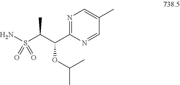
NS(C(C)C(C1=NC=C(C)C=N1)OC(C)C)(=O)=O
